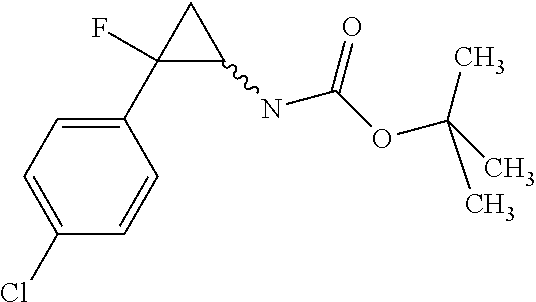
C1(C2(F)C(NC(=O)OC(C)(C)C)C2)=CC=C(Cl)C=C1
